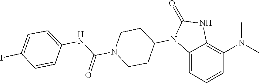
C1(=O)NC2=C(N(C)C)C=CC=C2N1C1CCN(C(NC2=CC=C(I)C=C2)=O)CC1
